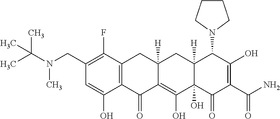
C1(CN(C(C)(C)C)C)=C(F)C2=C(C(O)=C1)C(=O)C1=C(O)C3(O)C([H])(CC1([H])C2)C(N1CCCC1)C(O)=C(C(=O)N)C3=O
